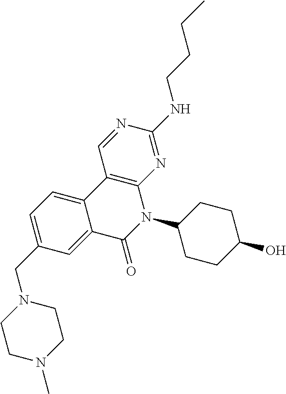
C1=C(CN2CCN(C)CC2)C=C2C(=C1)C1=C(N(C3CCC(O)CC3)C2=O)N=C(NCCCC)N=C1
